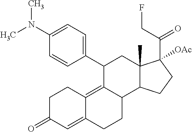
C1=C(N(C)C)C=CC(C2C3=C4C(=CC(=O)CC4)CCC3C3C(C)(C2)C(C(CF)=O)([OAc])CC3)=C1
